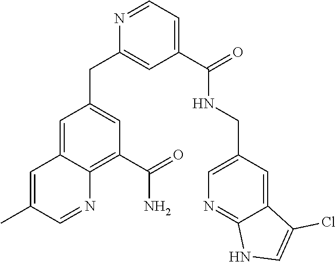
N1=CC=C(C(NCC2=CN=C3C(=C2)C(Cl)=CN3)=O)C=C1CC1=CC(C(N)=O)=C2C(=C1)C=C(C)C=N2
